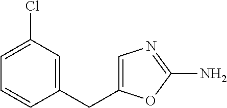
C1(CC2=CN=C(N)O2)=CC(Cl)=CC=C1
